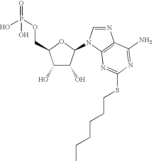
C1(O)C(O)C(N2C=NC3=C2N=C(SCCCCCC)N=C3N)OC1COP(=O)(O)O
